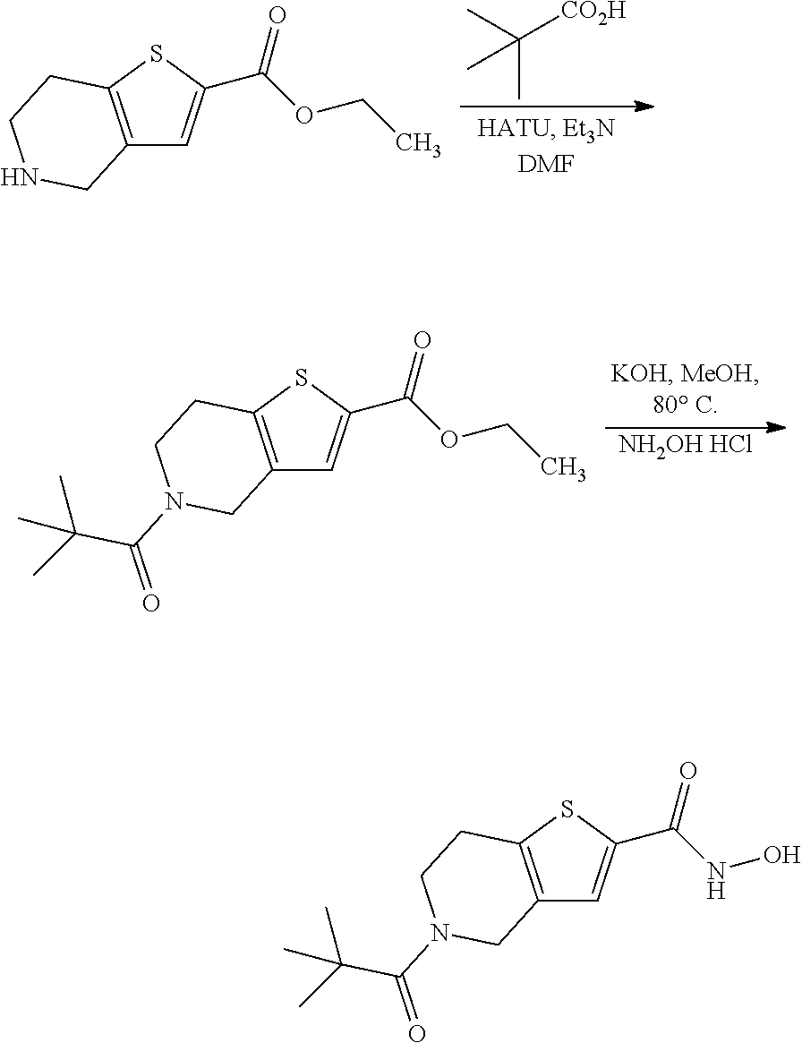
CC([CO2H])(C)C.C12=C(SC(C(OCC)=O)=C1)CCNC2.[NH2OH HCl].C12=C(SC(C(OCC)=O)=C1)CCN(C(=O)C(C)(C)C)C2.C12=C(SC(C(NO)=O)=C1)CCN(C(=O)C(C)(C)C)C2
